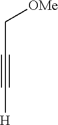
C(C#C[H])[OMe]
